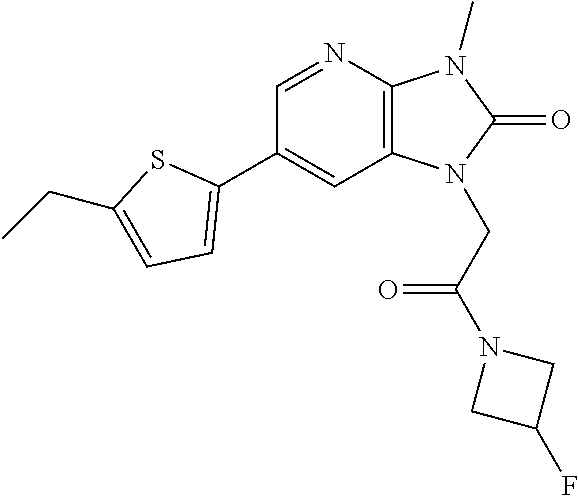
C12=C(N=CC(C3=CC=C(CC)S3)=C1)N(C)C(=O)N2CC(N1CC(F)C1)=O
